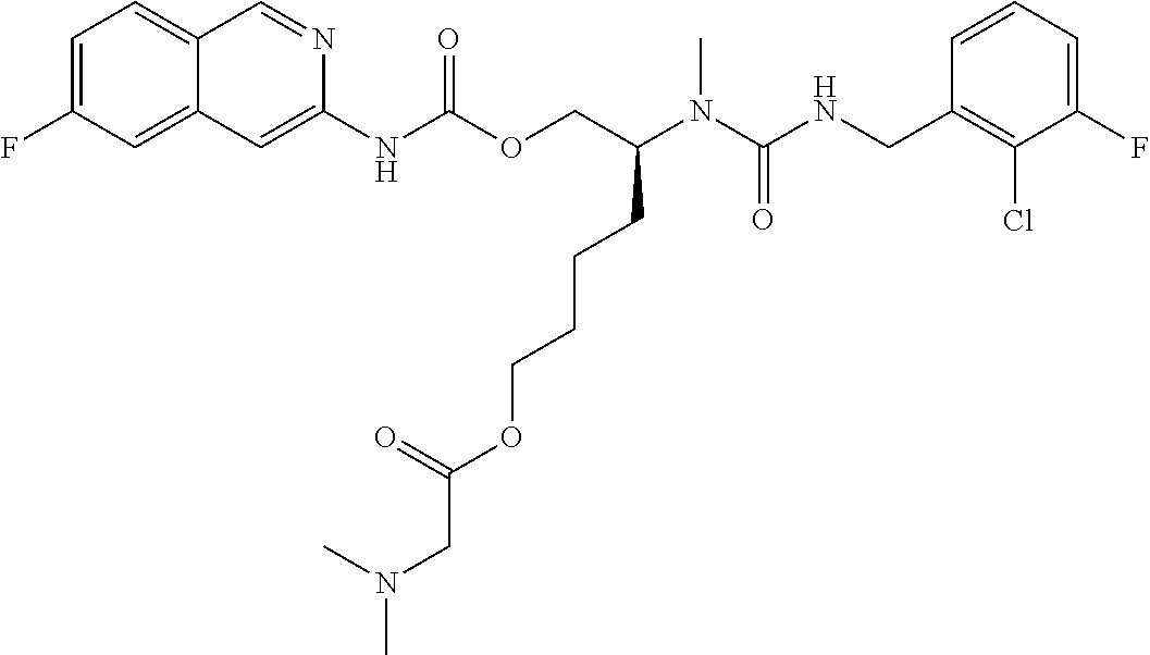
C1=CC(CNC(N(C(COC(NC2=CC3=CC(F)=CC=C3C=N2)=O)CCCCOC(CN(C)C)=O)C)=O)=C(Cl)C(F)=C1
